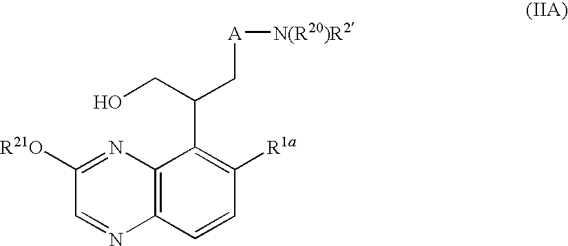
C1([R21O])=NC2=C(N=C1)C=CC([R1a])=C2C(CO)C[A][N(R20)R2]
